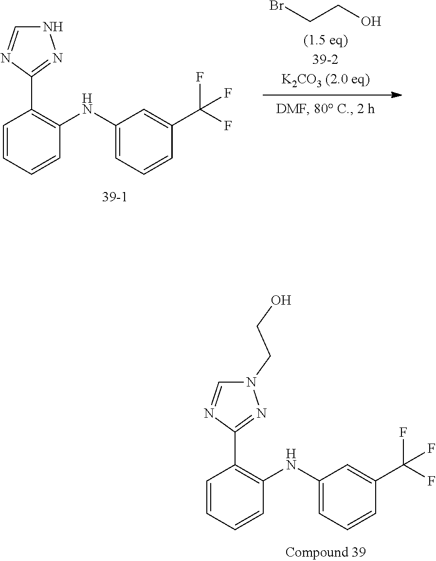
C1=CC=CC(NC2=CC=CC(C(F)(F)F)=C2)=C1C1=NNC=N1.BrCCO.C1=CC=CC(NC2=CC=CC(C(F)(F)F)=C2)=C1C1=NN(CCO)C=N1
